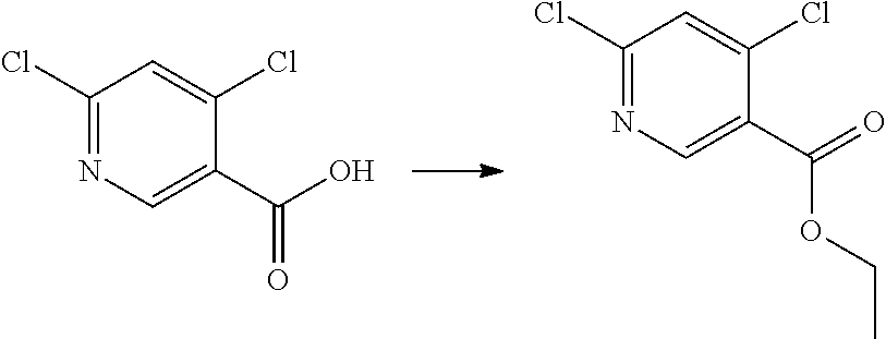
C1(C(O)=O)=CN=C(Cl)C=C1Cl.C1(C(=O)OCC)=CN=C(Cl)C=C1Cl
